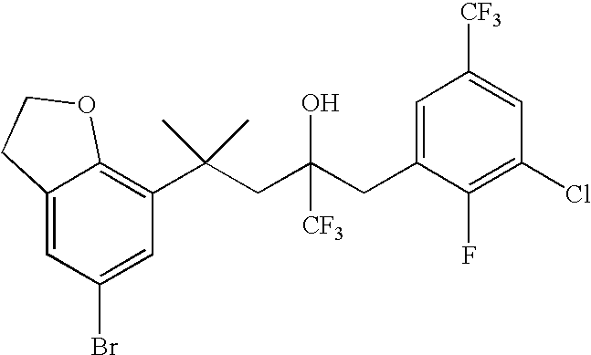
C1(Br)=CC(C(CC(CC2=CC([CF3])=CC(Cl)=C2F)([CF3])O)(C)C)=C2C(=C1)CCO2
